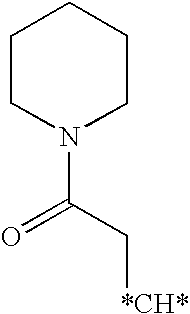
N1(C(C[*CH*])=O)CCCCC1
